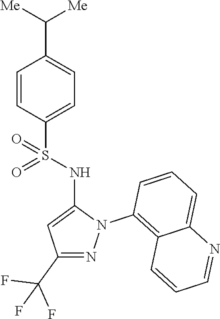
C1=CC(S(NC2=CC(C(F)(F)F)=NN2C2=C3C(=CC=C2)N=CC=C3)(=O)=O)=CC=C1C([Me])[Me]
